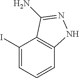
C1=CC2=C(C(I)=C1)C(N)=NN2
